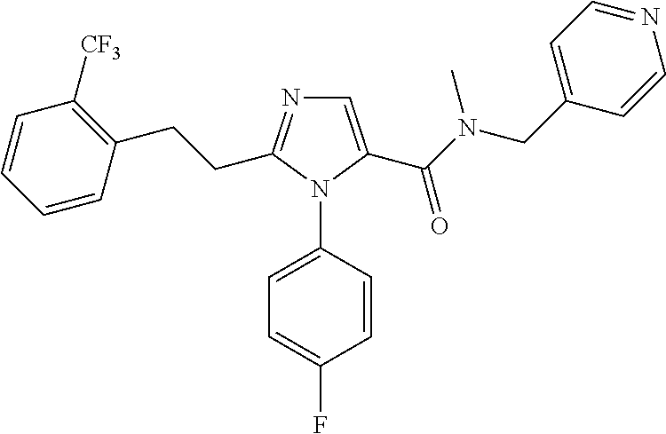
C1=C(C(N(CC2=CC=NC=C2)C)=O)N(C2=CC=C(F)C=C2)C(CCC2=C([CF3])C=CC=C2)=N1
